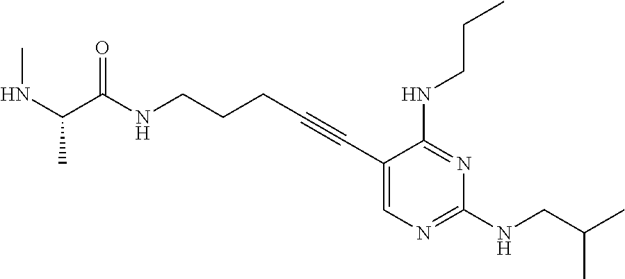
N(CCCC#CC1=CN=C(NCC(C)C)N=C1NCCC)C(=O)C(NC)C
